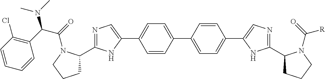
N1=C(C2CCCN2C(C(C2=C(Cl)C=CC=C2)N(C)C)=O)NC(C2=CC=C(C3=CC=C(C4=CN=C(C5CCCN5C(=O)[R])N4)C=C3)C=C2)=C1
